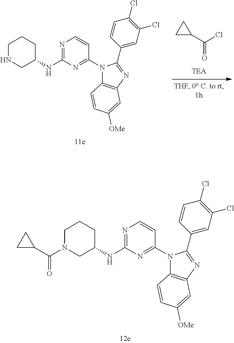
C(=O)(C1CC1)Cl.N1(C2=NC(NC3CCCNC3)=NC=C2)C2=C(N=C1C1=CC(Cl)=C(Cl)C=C1)C=C([OMe])C=C2.N1(C2=NC(NC3CCCN(C(C4CC4)=O)C3)=NC=C2)C2=C(N=C1C1=CC(Cl)=C(Cl)C=C1)C=C([OMe])C=C2
